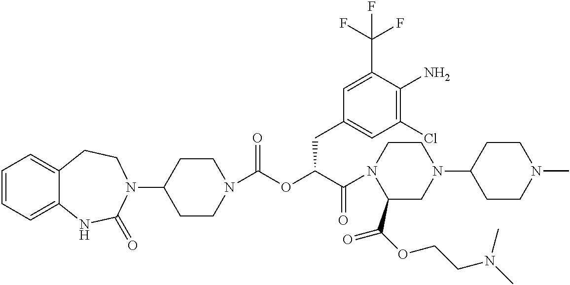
C1=CC=C2C(=C1)CCN(C1CCN(C(OC(C(N3C(C(OCCN(C)C)=O)CN(C4CCN(C)CC4)CC3)=O)CC3=CC(Cl)=C(N)C(C(F)(F)F)=C3)=O)CC1)C(=O)N2
